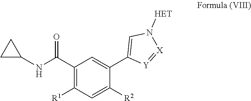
C1(C(NC2CC2)=O)=C([R1])C=C([R2])C(C2=CN([HET])[X]=[Y]2)=C1
